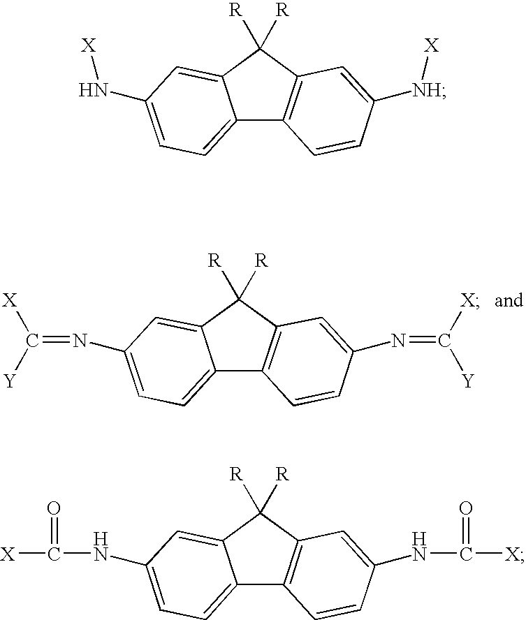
C12=CC=C(N=C([X])[Y])C=C1C([R])([R])C1=C2C=CC(N=C([X])[Y])=C1.C12=CC=C(NC([X])=O)C=C1C([R])([R])C1=C2C=CC(NC([X])=O)=C1.C12=CC=C(N[X])C=C1C([R])([R])C1=C2C=CC([NH][X])=C1
